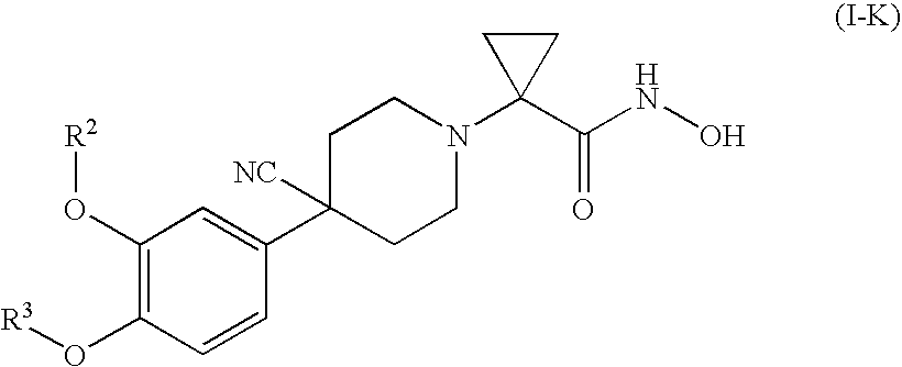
C1(O[R2])=C(O[R3])C=CC(C2([NC])CCN(C3(C(NO)=O)CC3)CC2)=C1
